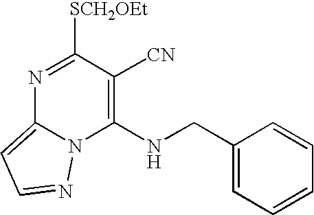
N1=C([SCH2OEt])C([CN])=C(NCC2=CC=CC=C2)N2C1=CC=N2
